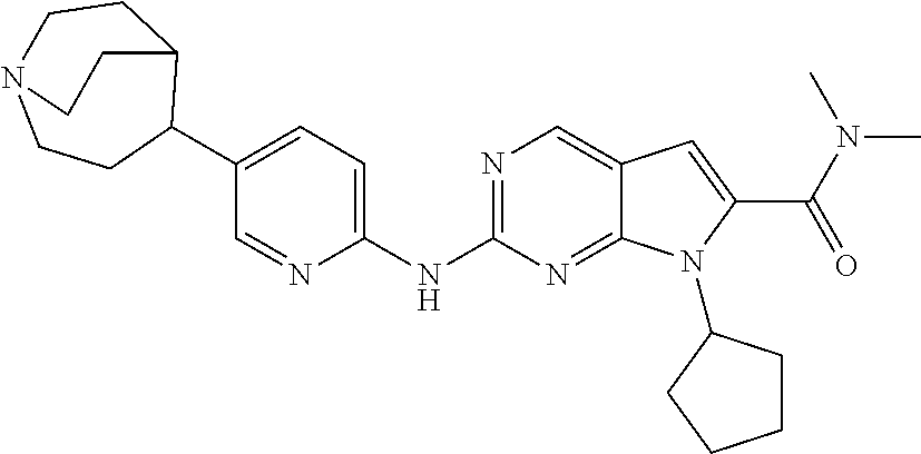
N1=C(NC2=CC=C(C3C4CCN(CC3)CC4)C=N2)N=C2C(=C1)C=C(C(N(C)C)=O)N2C1CCCC1
